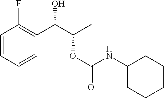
C1=CC=CC(C(C(C)OC(NC2CCCCC2)=O)O)=C1F
